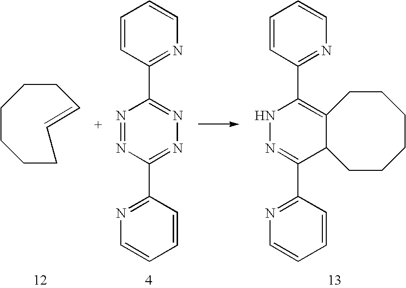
C1CCCC=CCC1.N1=NC(C2=NC=CC=C2)=NN=C1C1=NC=CC=C1.N1N=C(C2=NC=CC=C2)C2C(=C1C1=NC=CC=C1)CCCCCC2
